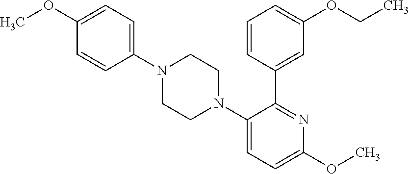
C1(N2CCN(C3=CC=C(OC)N=C3C3=CC(OCC)=CC=C3)CC2)=CC=C(OC)C=C1
